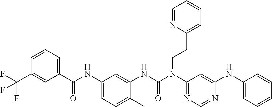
C1(C(NC2=CC=C(C)C(NC(N(C3=NC=NC(NC4=CC=CC=C4)=C3)CCC3=CC=CC=N3)=O)=C2)=O)=CC=CC(C(F)(F)F)=C1
